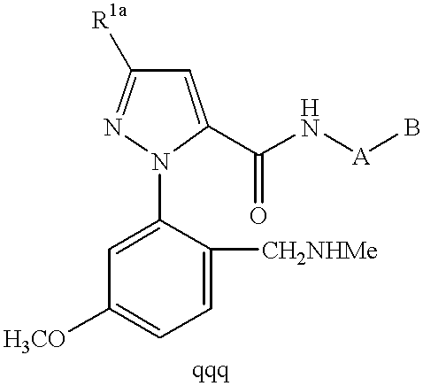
C1=C(N2C(C(N[A]B)=O)=CC([R1a])=N2)C([CH2NHMe])=CC=C1[H3CO]
